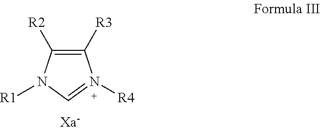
C1([R3])=C([R2])N([R1])C=N1[R4]
